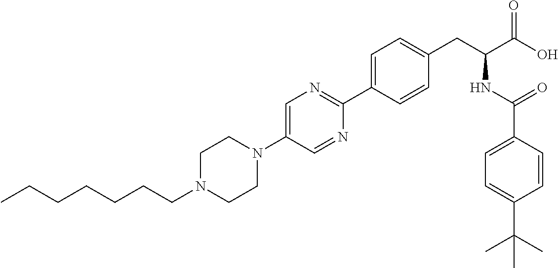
C(CN1CCN(C2=CN=C(C3=CC=C(CC(NC(=O)C4=CC=C(C(C)(C)C)C=C4)C(O)=O)C=C3)N=C2)CC1)CCCCC
